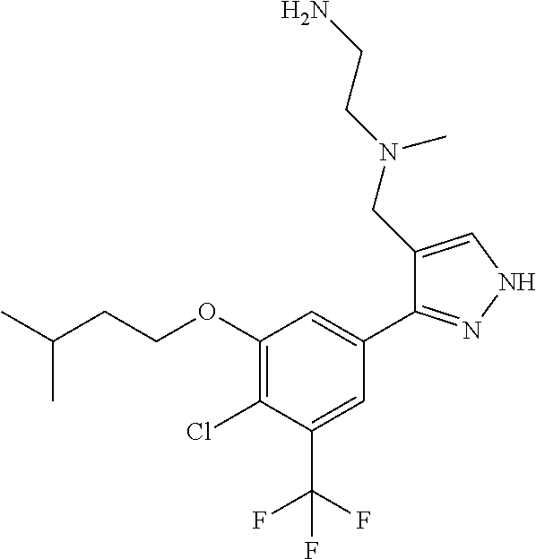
C1(OCCC(C)C)=C(Cl)C(C(F)(F)F)=CC(C2=NNC=C2CN(CCN)C)=C1
